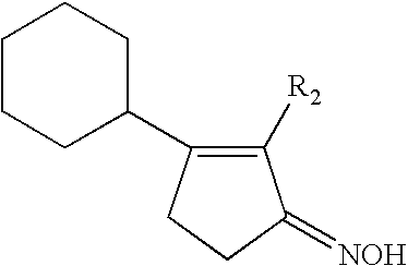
C1([R2])=C(C2CCCCC2)CCC1=[NOH]
